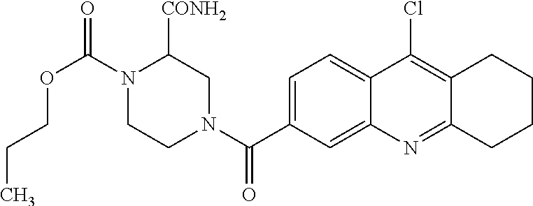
N1(C(OCCC)=O)CCN(C(=O)C2=CC=C3C(=C2)N=C2C(=C3Cl)CCCC2)CC1[CONH2]
